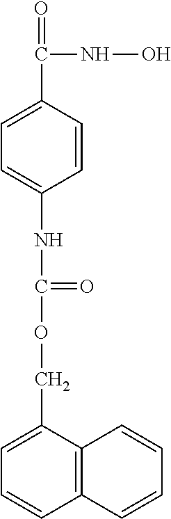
C1=CC(C(=O)NO)=CC=C1NC(OCC1=CC=CC2=C1C=CC=C2)=O
